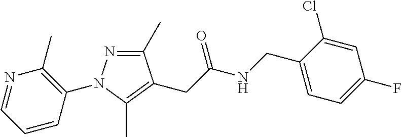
C1(C)=NN(C2=C(C)N=CC=C2)C(C)=C1CC(NCC1=CC=C(F)C=C1Cl)=O
